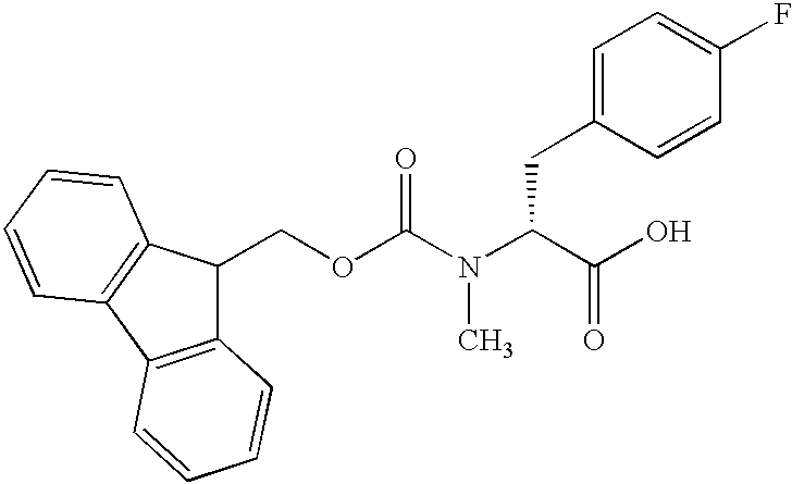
C12=C(C3=C(C1COC(N(C(C(O)=O)CC1=CC=C(F)C=C1)C)=O)C=CC=C3)C=CC=C2
